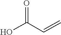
C(=C)C(=O)O
